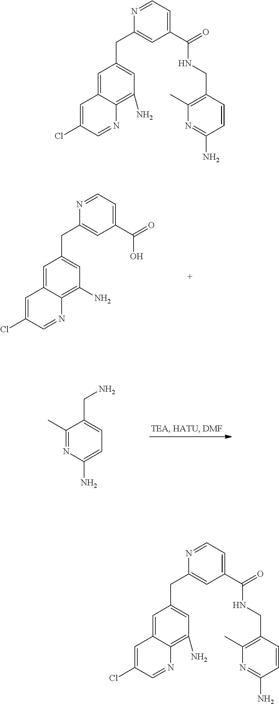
C1(C(=O)O)=CC=NC(CC2=CC(N)=C3C(=C2)C=C(Cl)C=N3)=C1.C1(C)=NC(N)=CC=C1CN.C1(C(=O)NCC2=C(C)N=C(N)C=C2)=CC=NC(CC2=CC(N)=C3C(=C2)C=C(Cl)C=N3)=C1.C1(C(=O)NCC2=C(C)N=C(N)C=C2)=CC=NC(CC2=CC(N)=C3C(=C2)C=C(Cl)C=N3)=C1
